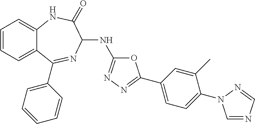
C1=CC=C2C(=C1)NC(=O)C(NC1=NN=C(C3=CC=C(N4C=NC=N4)C(C)=C3)O1)N=C2C1=CC=CC=C1
